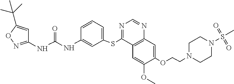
C1(NC(NC2=CC(SC3=NC=NC4=C3C=C(OC)C(OCCN3CCN(S(C)(=O)=O)CC3)=C4)=CC=C2)=O)=NOC(C(C)(C)C)=C1
